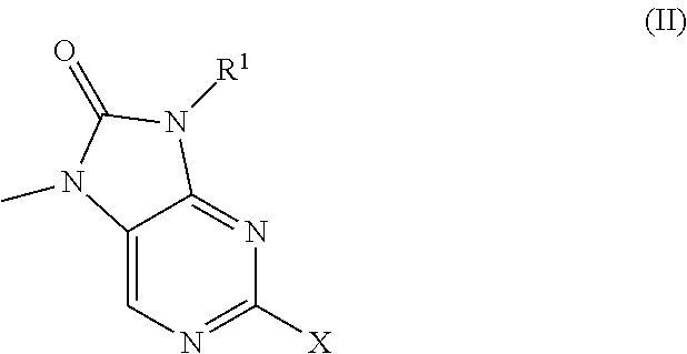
C12=CN=C([X])N=C1N([R1])C(=O)N2C
